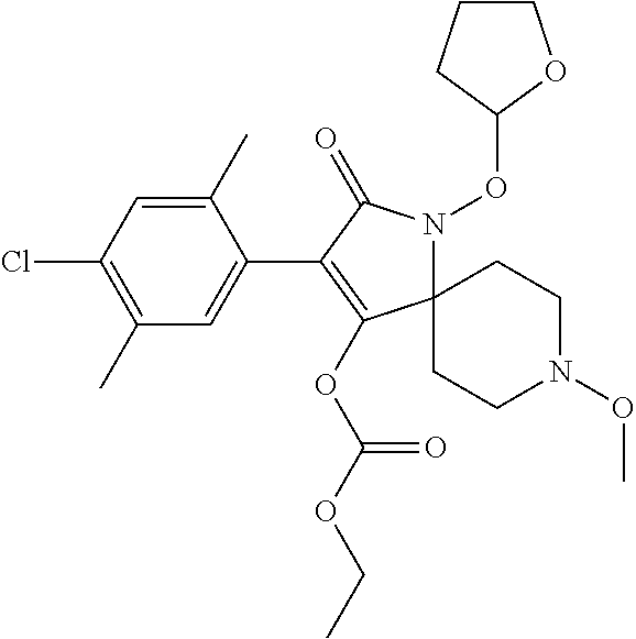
C12(N(OC3CCCO3)C(=O)C(C3=CC(C)=C(Cl)C=C3C)=C1OC(OCC)=O)CCN(OC)CC2
